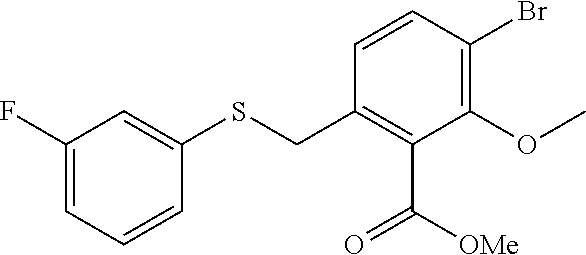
C1(F)=CC=CC(SCC2=C(C([OMe])=O)C(OC)=C(Br)C=C2)=C1
